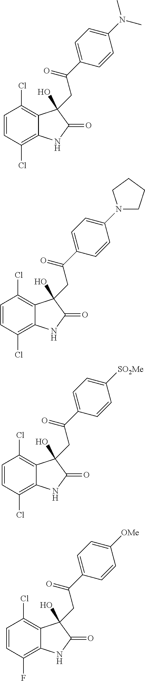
C1=CC(Cl)=C2C(=C1Cl)C(O)(CC(=O)C1=CC=C(N(C)C)C=C1)C(=O)N2.C1=CC(Cl)=C2C(=C1Cl)C(O)(CC(=O)C1=CC=C(N3CCCC3)C=C1)C(=O)N2.C1=CC(Cl)=C2C(=C1Cl)C(O)(CC(=O)C1=CC=C([SO2Me])C=C1)C(=O)N2.C1=CC(F)=C2C(=C1Cl)C(O)(CC(=O)C1=CC=C([OMe])C=C1)C(=O)N2
